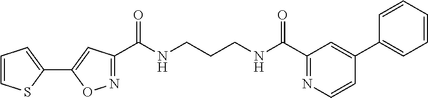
C1(C(NCCCNC(C2=NOC(C3=CC=CS3)=C2)=O)=O)=NC=CC(C2=CC=CC=C2)=C1
